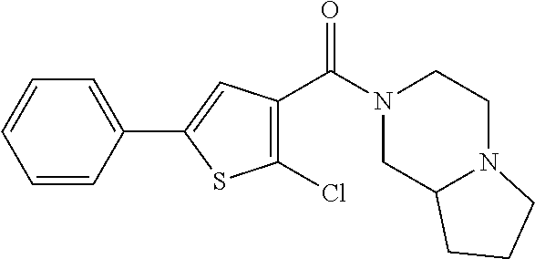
N1(C(=O)C2=C(Cl)SC(C3=CC=CC=C3)=C2)CC2N(CC1)CCC2
